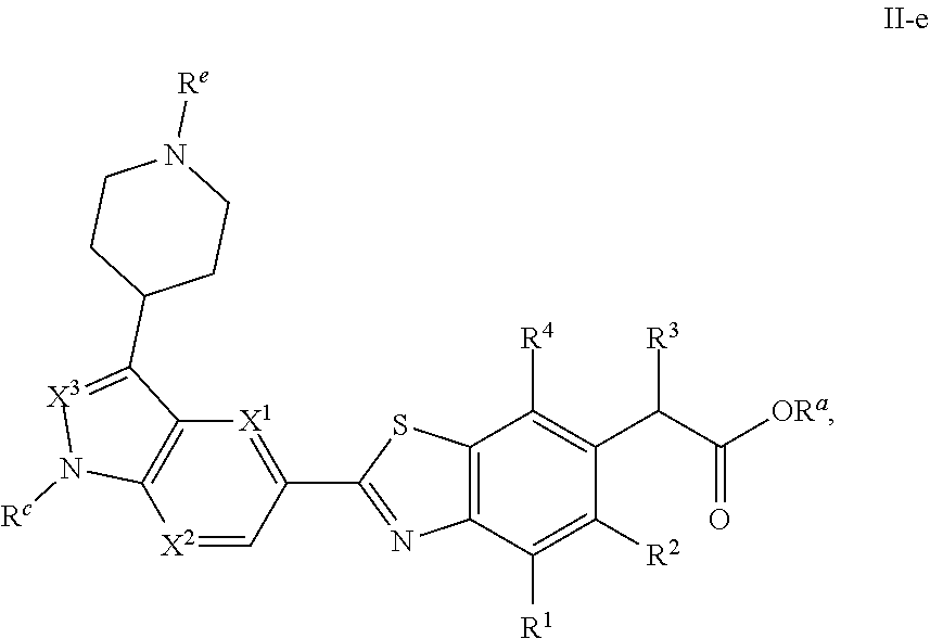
C12=C(C([R1])=C([R2])C(C(C([ORa])=O)[R3])=C1[R4])N=C(C1=[X1]C3=C([X2]=C1)N([Rc])[X3]=C3C1CCN([Re])CC1)S2
